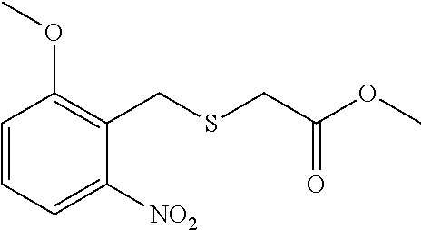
C1=CC=C([NO2])C(CSCC(=O)OC)=C1OC
